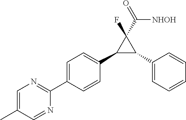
C1=C(C)C=NC(C2=CC=C(C3C(C4=CC=CC=C4)C3(C([NHOH])=O)F)C=C2)=N1
